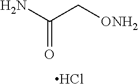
NC(C[ONH2])=O.Cl
